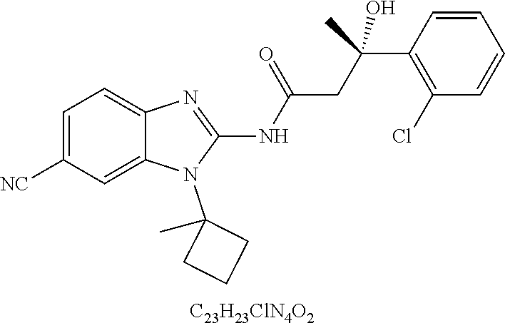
C1=C([NC])C=C2C(=C1)N=C(NC(CC(C)(O)C1=C(Cl)C=CC=C1)=O)N2C1(C)CCC1.[C23H23ClN4O2]
